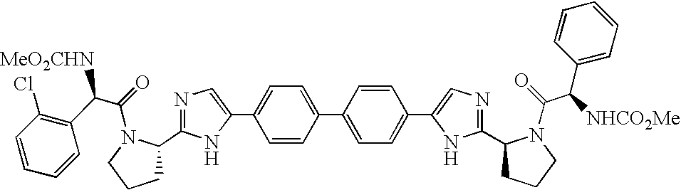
C1=CC(Cl)=C(C(C(=O)N2C(C3=NC=C(C4=CC=C(C5=CC=C(C6=CN=C(C7CCCN7C(=O)C([NHCO2Me])C7=CC=CC=C7)N6)C=C5)C=C4)N3)CCC2)[MeO2CHN])C=C1
